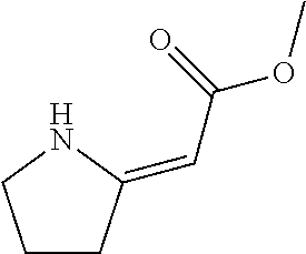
C1CC(=CC(OC)=O)NC1
